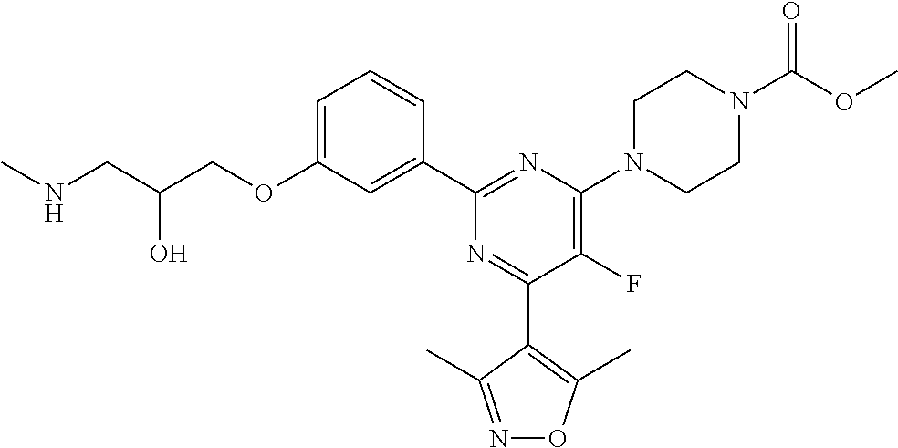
C1=C(OCC(CNC)O)C=C(C2=NC(N3CCN(C(OC)=O)CC3)=C(F)C(C3=C(C)ON=C3C)=N2)C=C1
